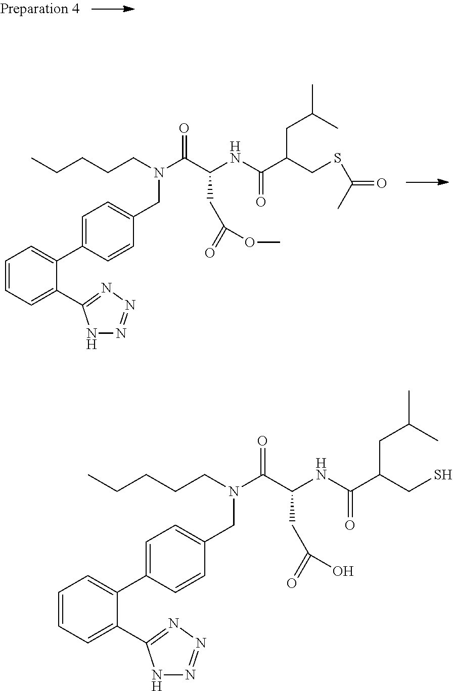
C1=CC=C(C2=NN=NN2)C(C2=CC=C(CN(C(C(NC(C(CSC(C)=O)CC(C)C)=O)CC(OC)=O)=O)CCCCC)C=C2)=C1.C1=CC=C(C2=NN=NN2)C(C2=CC=C(CN(C(C(NC(C(CS)CC(C)C)=O)CC(O)=O)=O)CCCCC)C=C2)=C1
